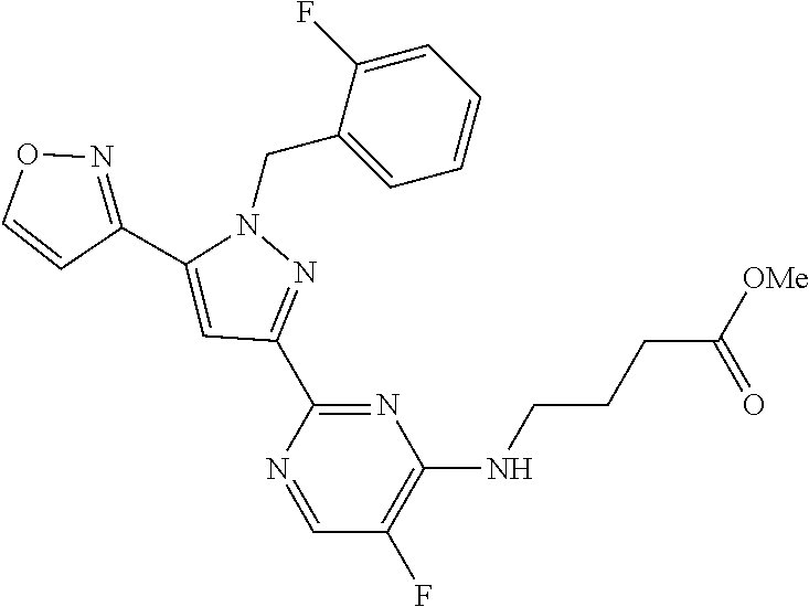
N1(CC2=CC=CC=C2F)C(C2=NOC=C2)=CC(C2=NC(NCCCC([OMe])=O)=C(F)C=N2)=N1
